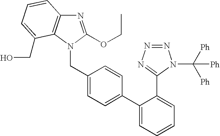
C1(CN2C3=C(N=C2OCC)C=CC=C3CO)=CC=C(C2=CC=CC=C2C2=NN=NN2C([Ph])([Ph])[Ph])C=C1
